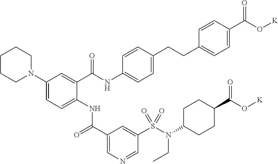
C1(N2CCCCC2)=CC=C(NC(C2=CN=CC(S(N(C3CCC(C(O[K])=O)CC3)CC)(=O)=O)=C2)=O)C(C(NC2=CC=C(CCC3=CC=C(C(O[K])=O)C=C3)C=C2)=O)=C1
